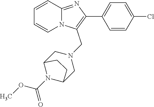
C1=CC=CN2C1=NC(C1=CC=C(Cl)C=C1)=C2CN1CC2N(C(OC)=O)C(C1)CC2
